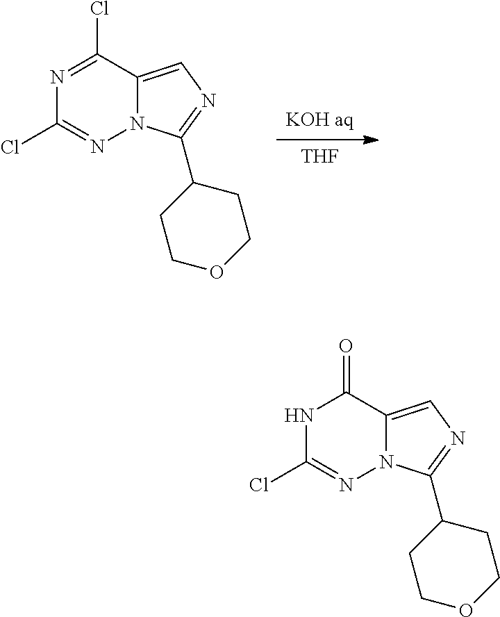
N1C(Cl)=NN2C(=CN=C2C2CCOCC2)C1=O.N1=C(Cl)C2=CN=C(C3CCOCC3)N2N=C1Cl.[KOH aq].[THF]
